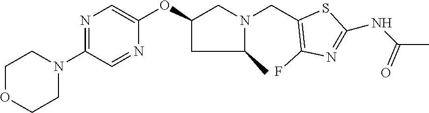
N1=C(N2CCOCC2)C=NC(OC2CN(CC3=C(F)N=C(NC(C)=O)S3)C(C)C2)=C1
